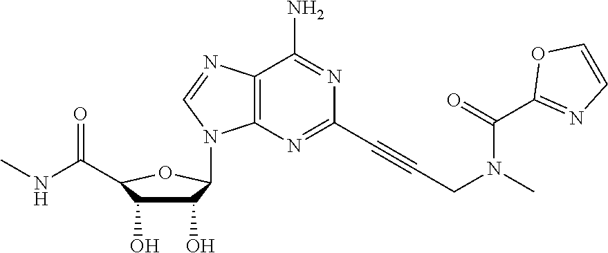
C1(O)C(O)C(C(NC)=O)OC1N1C2=C(C(N)=NC(C#CCN(C(=O)C3=NC=CO3)C)=N2)N=C1
